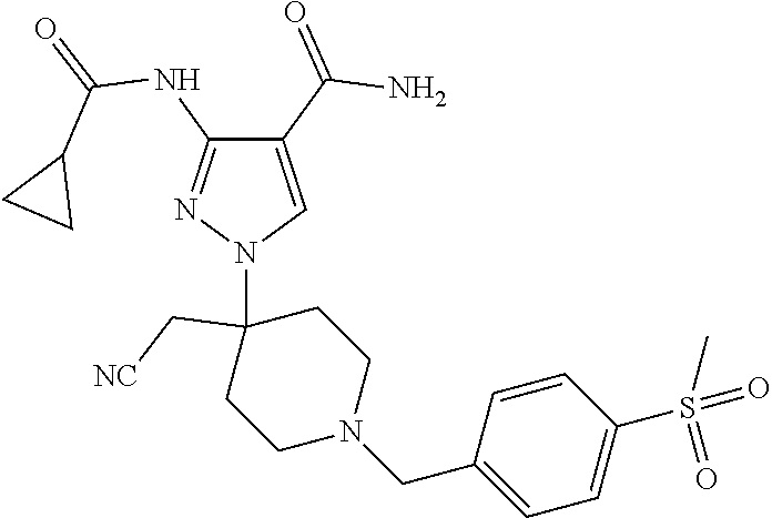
C1(C(=O)N)=CN(C2(C[NC])CCN(CC3=CC=C(S(=O)(C)=O)C=C3)CC2)N=C1NC(=O)C1CC1
